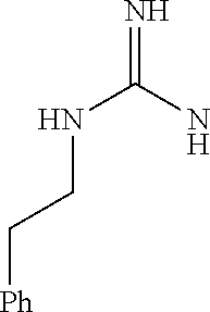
N(C(N)=N)CC[Ph]
